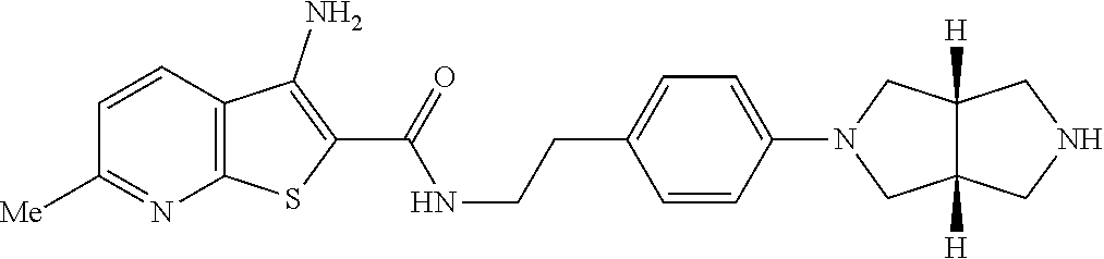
C1=CC2=C(N=C1[Me])SC(C(=O)NCCC1=CC=C(N3CC4([H])C([H])(C3)CNC4)C=C1)=C2N
